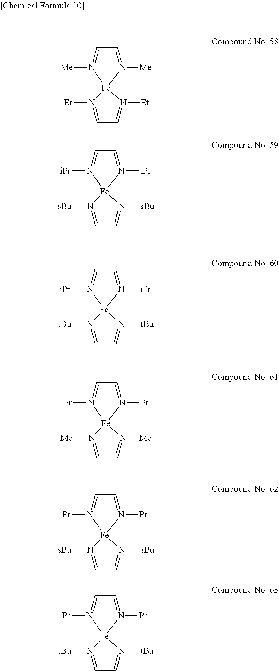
C1=N([Me])[Fe]2(N([Me])=C1)N([Et])=CC=N2[Et].C1=N([iPr])[Fe]2(N([iPr])=C1)N([sBu])=CC=N2[sBu].C1=N([iPr])[Fe]2(N([iPr])=C1)N([tBu])=CC=N2[tBu].C1=N([Pr])[Fe]2(N([Pr])=C1)N([Me])=CC=N2[Me].C1=N([Pr])[Fe]2(N([Pr])=C1)N([sBu])=CC=N2[sBu].C1=N([Pr])[Fe]2(N([Pr])=C1)N([tBu])=CC=N2[tBu]
